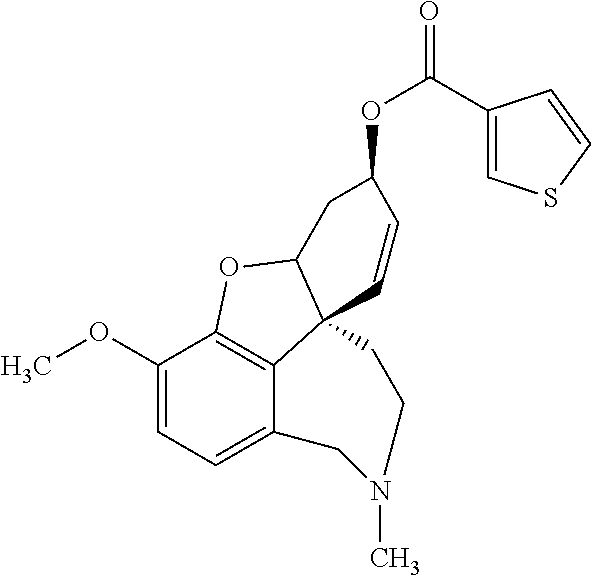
C1(OC)=CC=C2C3=C1OC1C3(C=CC(OC(=O)C3=CSC=C3)C1)CCN(C)C2
